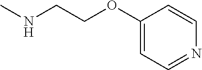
CNCCOC1=CC=NC=C1
